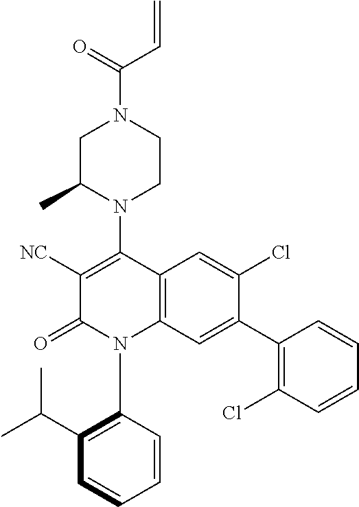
C1C(C)N(C2=C([NC])C(=O)N(C3=C(C(C)C)C=CC=C3)C3=C2C=C(Cl)C(C2=C(Cl)C=CC=C2)=C3)CCN1C(=O)C=C
